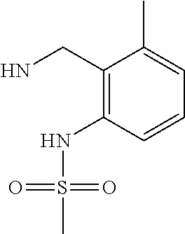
C1(CN)=C(NS(=O)(=O)C)C=CC=C1C
